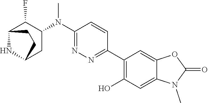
C1(N(C2=NN=C(C3=C(O)C=C4C(=C3)OC(=O)N4C)C=C2)C)C(F)C2NC(C1)CC2
